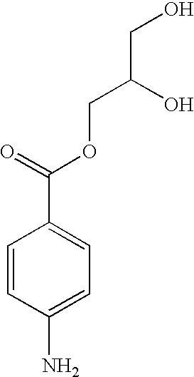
C1=CC(N)=CC=C1C(=O)OCC(CO)O
